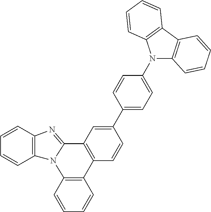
C1=CC2=C(C=C1)N1C(=NC3=C1C=CC=C3)C1=C2C=CC(C2=CC=C(N3C4=C(C5=C3C=CC=C5)C=CC=C4)C=C2)=C1
